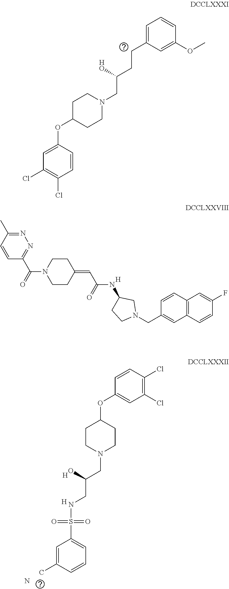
C1=C(CCC(CN2CCC(OC3=CC(Cl)=C(Cl)C=C3)CC2)[HO])C=C(OC)C=C1.C1=CC(Cl)=C(Cl)C=C1OC1CCN(CC(CNS(C2=CC=CC(C)=C2)(=O)=O)O)CC1.N.[H].[H].C12=C(C=CC(F)=C1)C=C(CN1CC(NC(C=C3CCN(C(=O)C4=NN=C(C)C=C4)CC3)=O)CC1)C=C2.[H]
